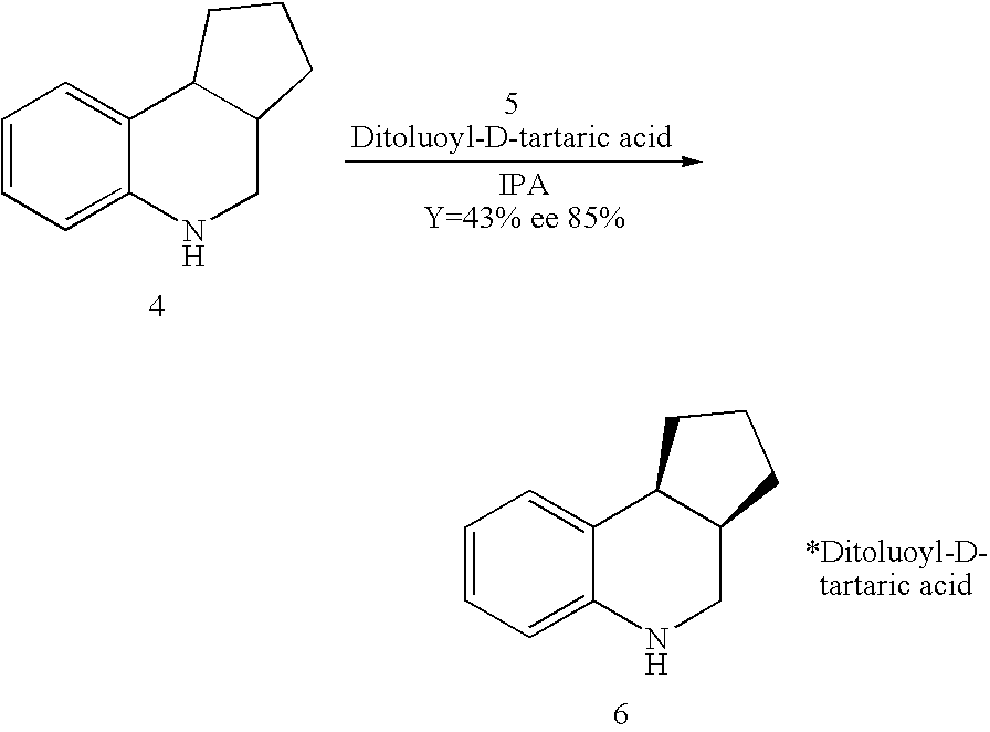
C1=CC=C2C(=C1)C1C(CN2)CCC1.C1=CC=C2C(=C1)C1C(CN2)CCC1
